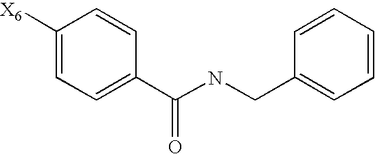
C1([X6])=CC=C(C(NCC2=CC=CC=C2)=O)C=C1
